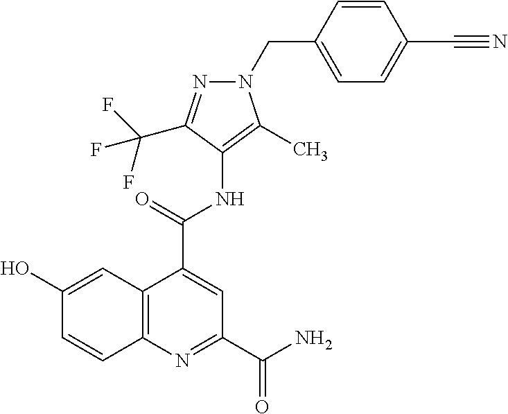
C12=C(N=C(C(=O)N)C=C1C(=O)NC1=C(C)N(CC3=CC=C(C#N)C=C3)N=C1C(F)(F)F)C=CC(O)=C2
